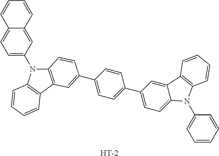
C12=CC=C(N3C4=C(C5=C3C=CC=C5)C=C(C3=CC=C(C5=CC=C6C(=C5)C5=C(N6C6=CC=CC=C6)C=CC=C5)C=C3)C=C4)C=C1C=CC=C2.[H]
